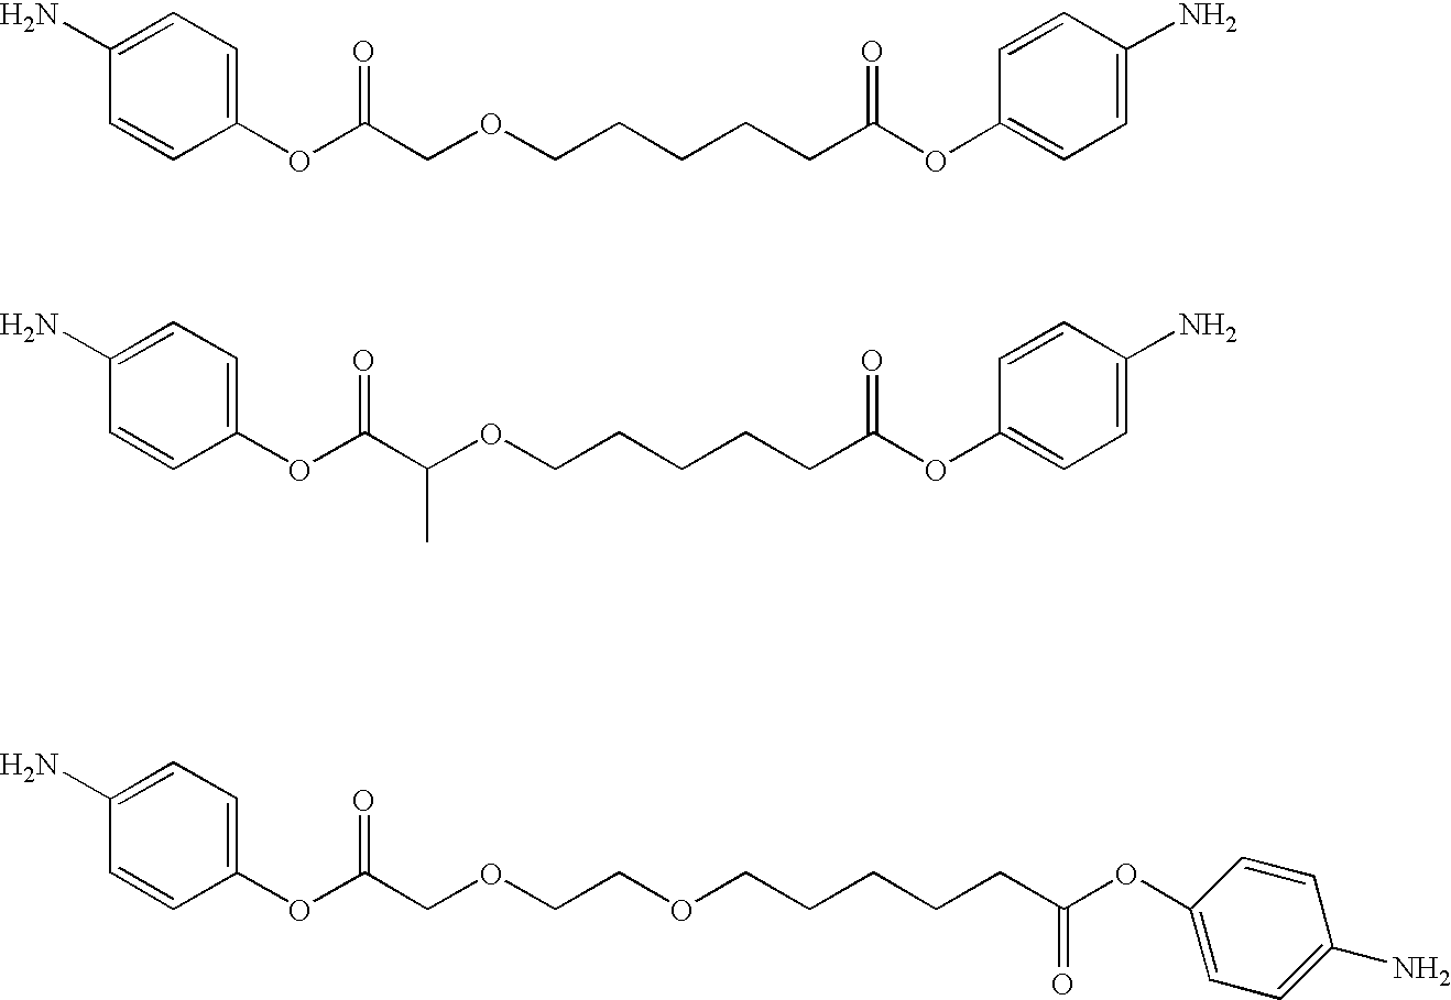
C1(OC(COCCCCCC(OC2=CC=C(N)C=C2)=O)=O)=CC=C(N)C=C1.C1(OC(C(OCCCCCC(OC2=CC=C(N)C=C2)=O)C)=O)=CC=C(N)C=C1.C1(OC(COCCOCCCCCC(OC2=CC=C(N)C=C2)=O)=O)=CC=C(N)C=C1
